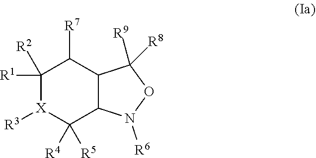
C1([R1])([R2])[X]([R3])C([R4])([R5])C2C(C1[R7])C([R9])([R8])ON2[R6]
